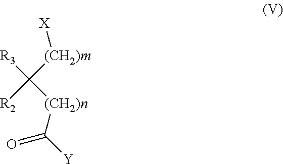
[(CH2)n](C([Y])=O)C([(CH2)m][X])([R3])[R2]
